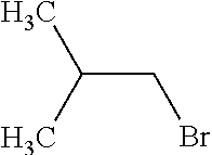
C(CBr)(C)C
